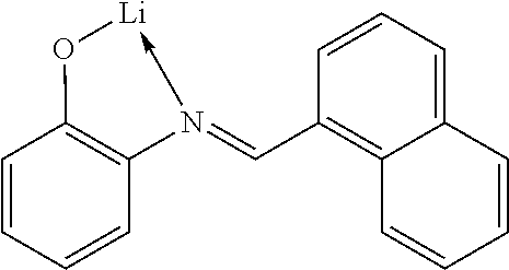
C12=CC=CC(C=N3->[Li]OC4=C3C=CC=C4)=C1C=CC=C2
